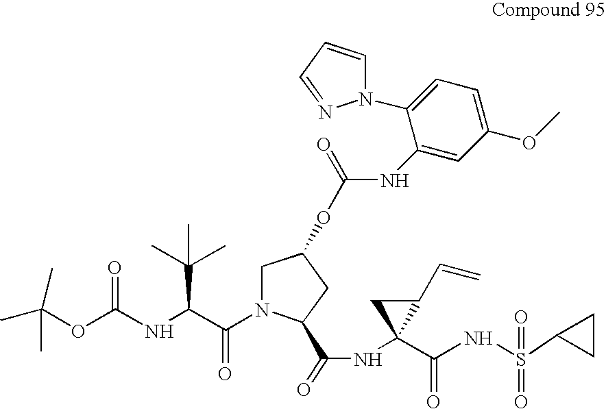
CC(OC(NC(C(N1CC(OC(NC2=CC(OC)=CC=C2N2C=CC=N2)=O)CC1C(=O)NC1(C(=O)NS(=O)(C2CC2)=O)C(C=C)C1)=O)C(C)(C)C)=O)(C)C
